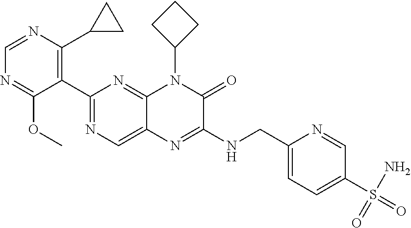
C1=NC(C2CC2)=C(C2=NC=C3C(=N2)N(C2CCC2)C(=O)C(NCC2=CC=C(S(N)(=O)=O)C=N2)=N3)C(OC)=N1
